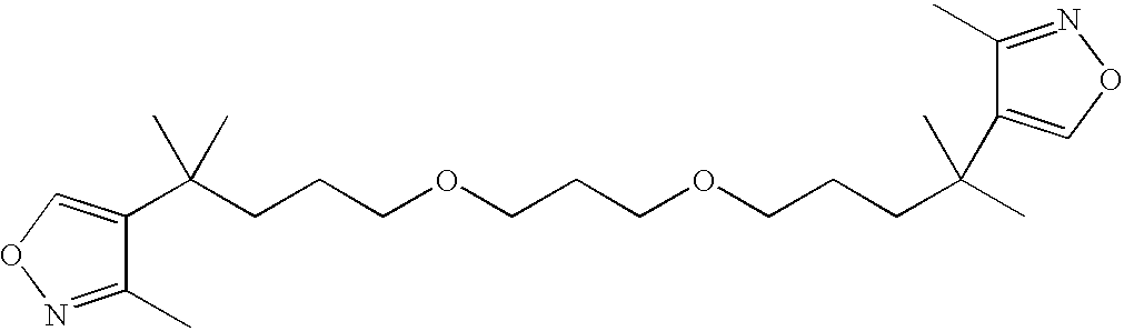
C1(C)=NOC=C1C(CCCOCCCOCCCC(C)(C)C1=CON=C1C)(C)C
